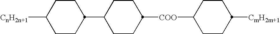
C1CC([COO]C2CCC([CmH2m+1])CC2)CCC1C1CCC([CnH2n+1])CC1
